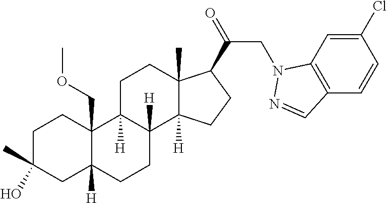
C1C(C)(O)CC2([H])C(COC)(C1)C1([H])C([H])(CC2)C2([H])C(C)(CC1)C(C(=O)CN1C3=C(C=CC(Cl)=C3)C=N1)CC2
